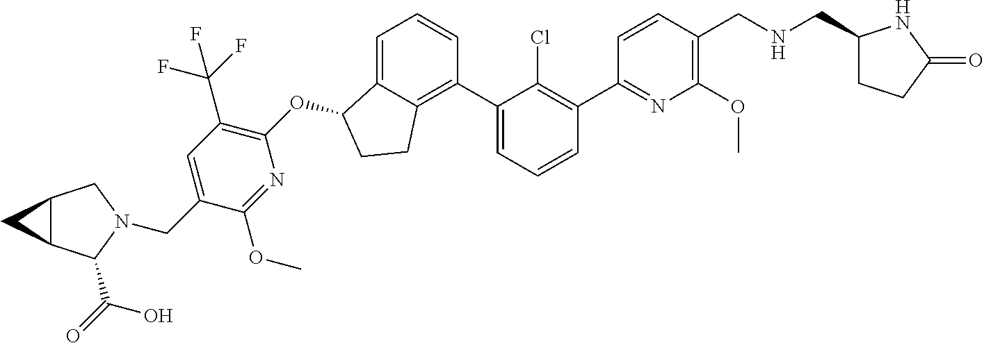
O(C1C2=CC=CC(C3=CC=CC(C4=NC(OC)=C(CNCC5CCC(=O)N5)C=C4)=C3Cl)=C2CC1)C1=C(C(F)(F)F)C=C(CN2C(C(=O)O)C3C(C2)C3)C(OC)=N1
